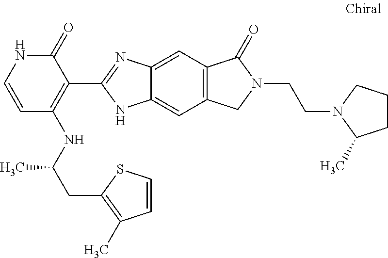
C1=CC(NC(CC2=C(C)C=CS2)C)=C(C2=NC3=CC4=C(C=C3N2)CN(CCN2C(C)CCC2)C4=O)C(=O)N1
